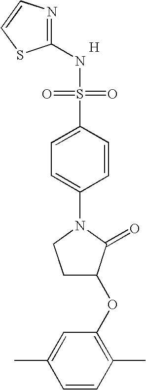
N1=C(NS(=O)(=O)C2=CC=C(N3CCC(OC4=C(C)C=CC(C)=C4)C3=O)C=C2)SC=C1.[H]
